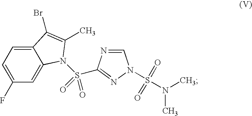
C1=C2C(=CC=C1F)C(Br)=C(C)N2S(=O)(=O)C1=NN(S(=O)(=O)N(C)C)C=N1
